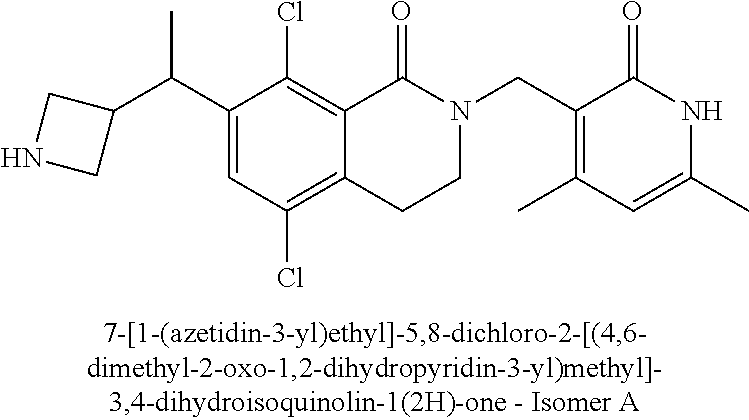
C1(C(C2=CC(Cl)=C3C(=C2Cl)C(=O)N(CC2=C(C)C=C(C)NC2=O)CC3)C)CNC1
